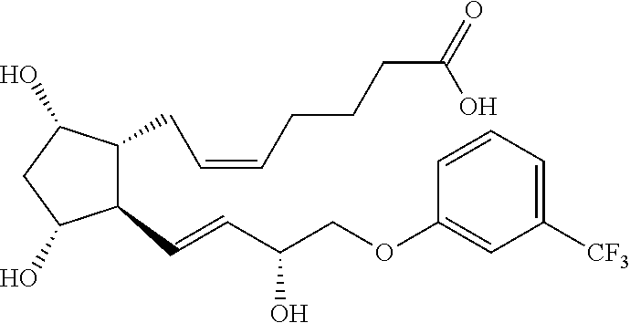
C1(CC=CCCCC(=O)O)C(O)CC(O)C1C=CC(COC1=CC([CF3])=CC=C1)O
